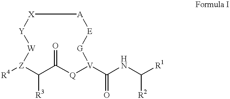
[A]1[E][G][V](C(=O)NC([R1])[R2])[Q]C(=O)C([R3])[Z]([R4])[W][Y][X]1
